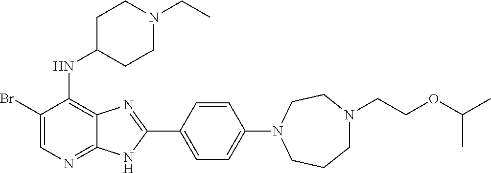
C1(Br)=CN=C2C(=C1NC1CCN(CC)CC1)N=C(C1=CC=C(N3CCCN(CCOC(C)C)CC3)C=C1)N2
